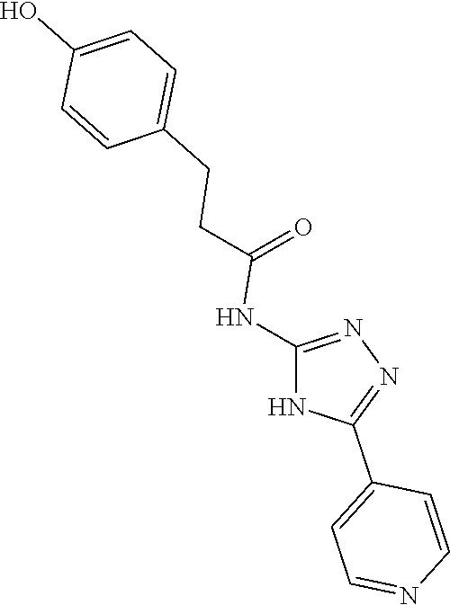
C1=C(CCC(=O)NC2=NN=C(C3=CC=NC=C3)N2)C=CC(O)=C1
